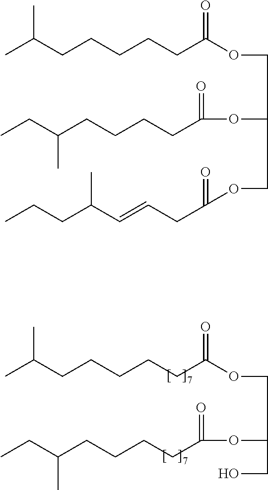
CC(CCCCCC(OCC(OC(CCCCC(CC)C)=O)CO)=O)C.CC(CCCCCC(OCC(OC(CCCCC(CC)C)=O)COC(=O)CC=CC(CCC)C)=O)C
